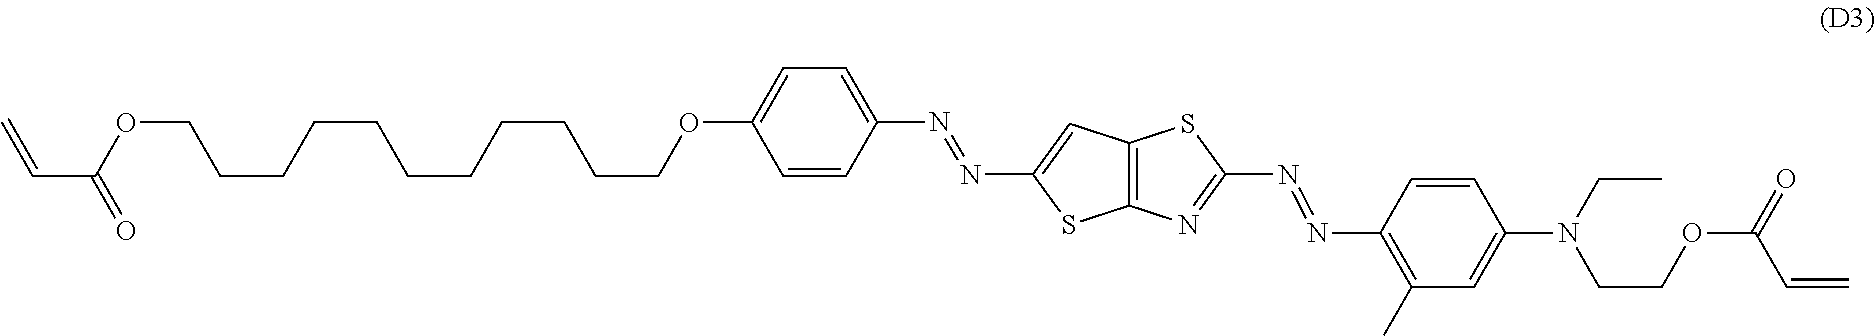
C1(OCCCCCCCCCCCOC(C=C)=O)=CC=C(N=NC2=CC3=C(S2)N=C(N=NC2=C(C)C=C(N(CC)CCOC(C=C)=O)C=C2)S3)C=C1
